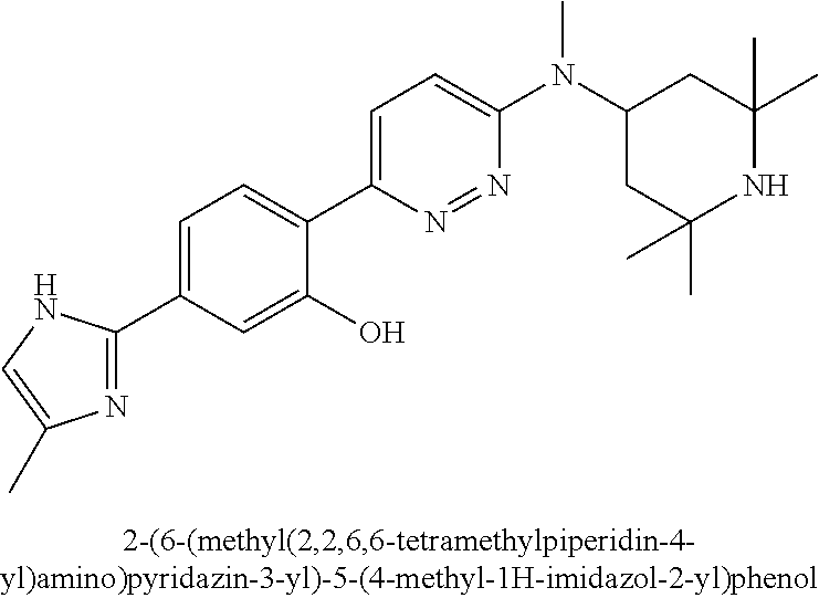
C1(C2=NC(C)=CN2)=CC=C(C2=CC=C(N(C3CC(C)(C)NC(C)(C)C3)C)N=N2)C(O)=C1
